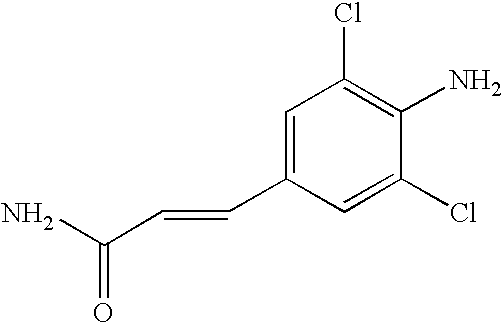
NC(C=CC1=CC(Cl)=C(N)C(Cl)=C1)=O
